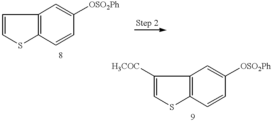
C12=C(C=CC([OSO2Ph])=C1)SC=C2.C12=C(C=CC([OSO2Ph])=C1)SC=C2[H3COC]
